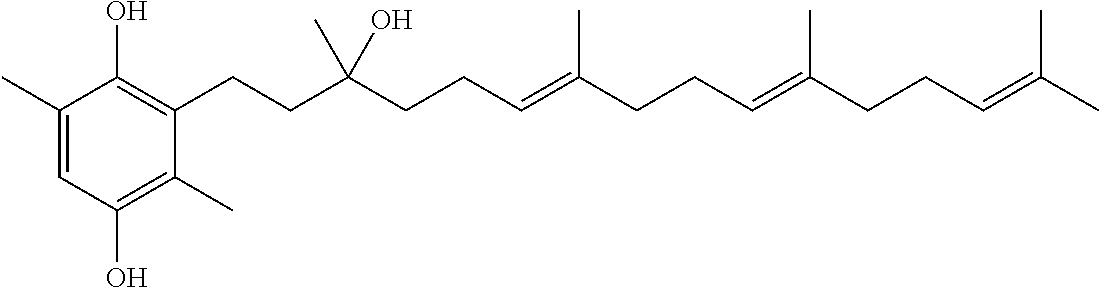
C1(C)=CC(O)=C(C)C(CCC(CCC=C(CCC=C(CCC=C(C)C)C)C)(C)O)=C1O
